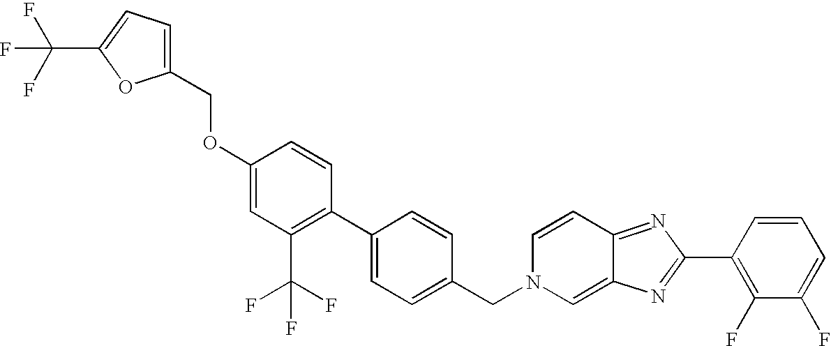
C1(OCC2=CC=C(C(F)(F)F)O2)=CC(C(F)(F)F)=C(C2=CC=C(CN3C=C4C(=NC(C5=C(F)C(F)=CC=C5)=N4)C=C3)C=C2)C=C1
